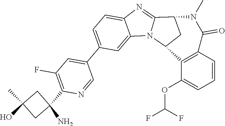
C1=NC(C2(N)CC(C)(O)C2)=C(F)C=C1C1=CC=C2C(=C1)N1C(=N2)C2CC1C1=C(C(=O)N2C)C=CC=C1OC(F)F
